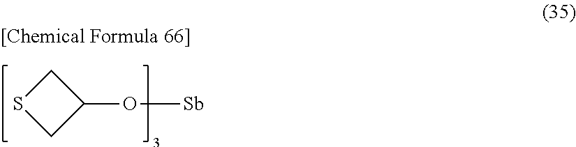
S1CC(O[Sb])C1
